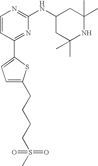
C1=CC(C2=CC=C(CCCCS(C)(=O)=O)S2)=NC(NC2CC(C)(C)NC(C)(C)C2)=N1
